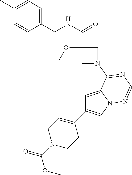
C1=C2N(C=C1C1=CCN(C(=O)OC)CC1)N=CN=C2N1CC(OC)(C(NCC2=CC=C(C)C=C2)=O)C1
